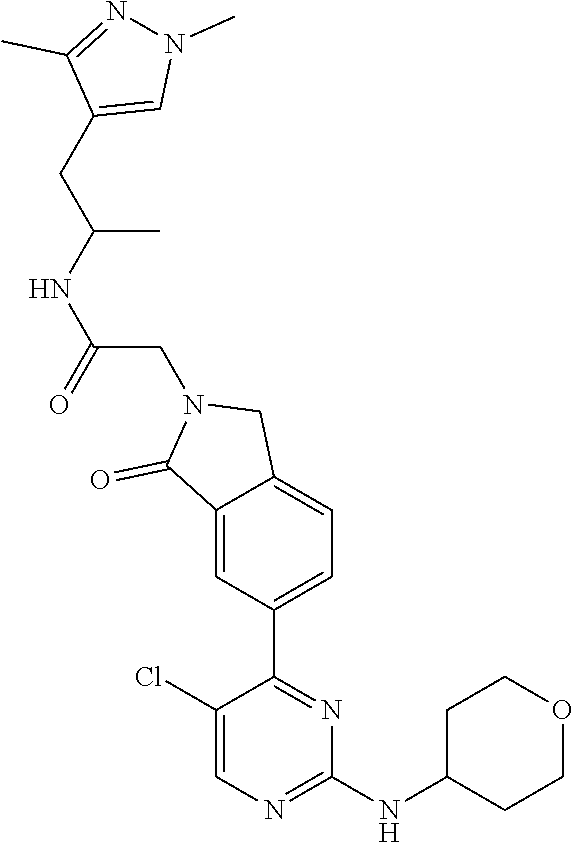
C1(Cl)=CN=C(NC2CCOCC2)N=C1C1=CC=C2C(=C1)C(=O)N(CC(NC(CC1=CN(C)N=C1C)C)=O)C2
